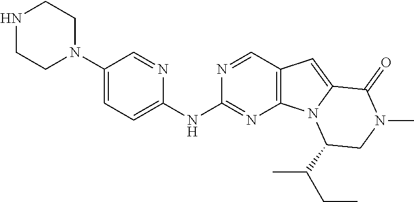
N1CCN(C2=CC=C(NC3=NC4=C(C=N3)C=C3N4C(C(C)CC)CN(C)C3=O)N=C2)CC1
